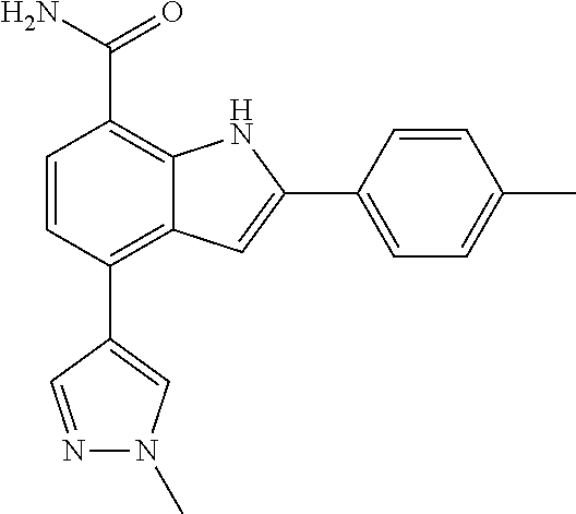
C1(C2=CN(C)N=C2)=C2C(=C(C(N)=O)C=C1)NC(C1=CC=C(C)C=C1)=C2
